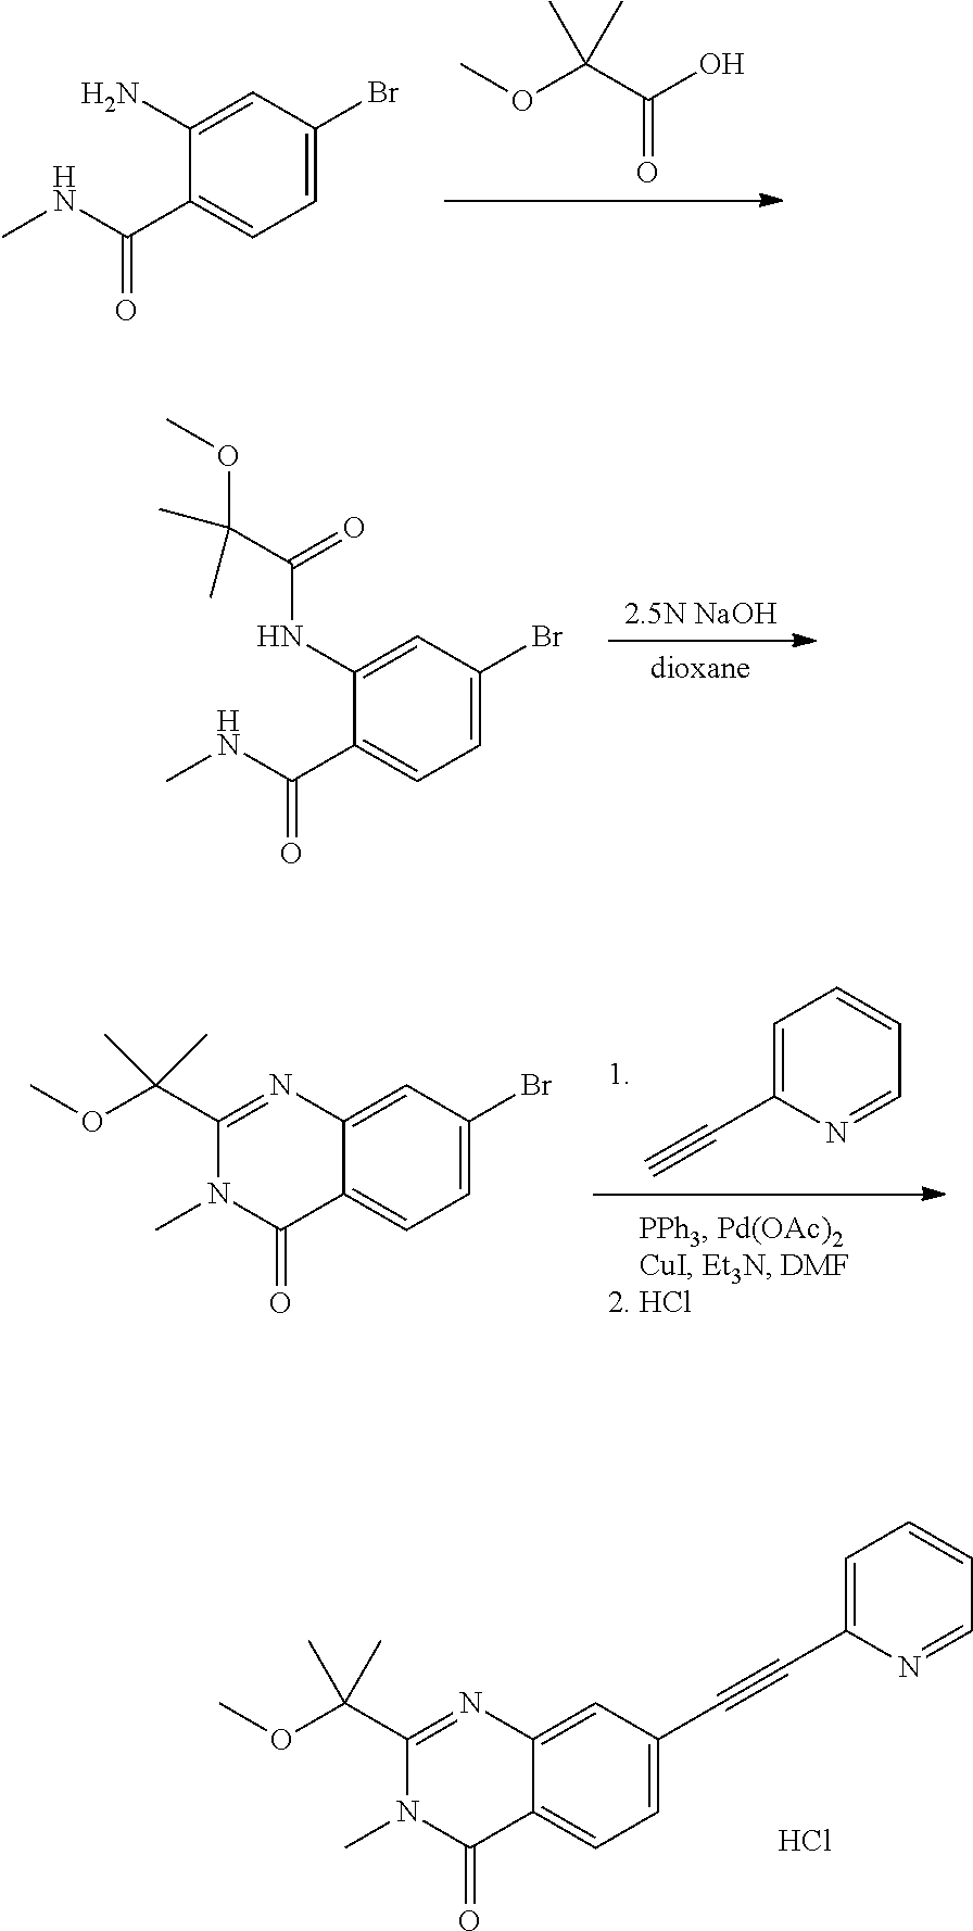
COC(C(O)=O)(C)C.C1(C(NC)=O)=CC=C(Br)C=C1N.C1=C(C#C)N=CC=C1.C12=CC=C(Br)C=C1N=C(C(OC)(C)C)N(C)C2=O.C1(C#CC2=CC=C3C(=C2)N=C(C(OC)(C)C)N(C)C3=O)=CC=CC=N1.Cl.[2.5N NaOH].[dioxane].C1(C(NC)=O)=CC=C(Br)C=C1NC(C(C)(C)OC)=O
